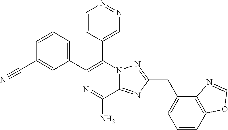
C1=CC=C(C2=C(C3=CN=NC=C3)N3C(=NC(CC4=CC=CC5=C4N=CO5)=N3)C(N)=N2)C=C1C#N
